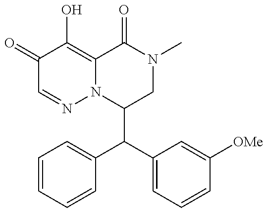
C1(C(C2=CC=CC([OMe])=C2)C2=CC=CC=C2)CN(C)C(=O)C2=C(O)C(=O)C=NN12
